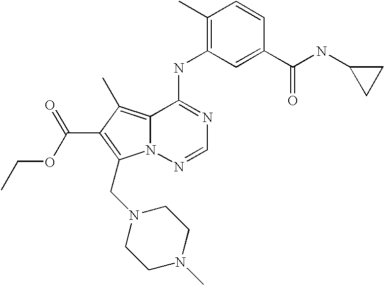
C1(C)=C(NC2=NC=NN3C2=C(C)C(C(OCC)=O)=C3CN2CCN(C)CC2)C=C(C(NC2CC2)=O)C=C1
